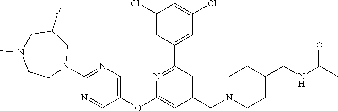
C1(Cl)=CC(C2=NC(OC3=CN=C(N4CC(F)CN(C)CC4)N=C3)=CC(CN3CCC(CNC(C)=O)CC3)=C2)=CC(Cl)=C1
